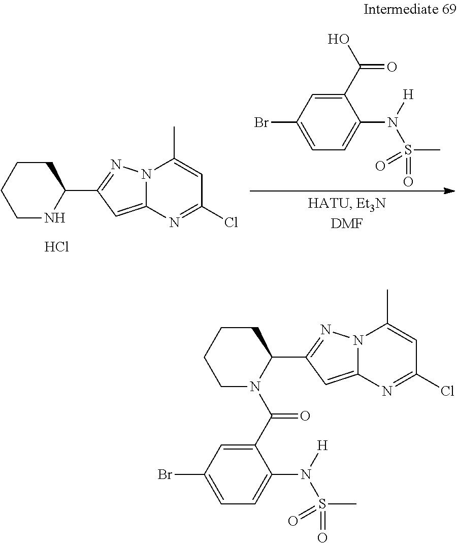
C1(C(O)=O)=CC(Br)=CC=C1N(S(C)(=O)=O)[H].C1CCCNC1C1=NN2C(=C1)N=C(Cl)C=C2C.Cl.C1CCCN(C(C2=CC(Br)=CC=C2N(S(C)(=O)=O)[H])=O)C1C1=NN2C(=C1)N=C(Cl)C=C2C
